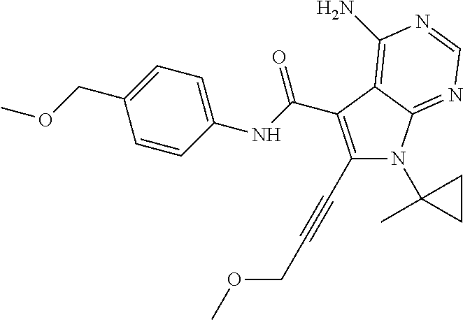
C1(C#CCOC)=C(C(NC2=CC=C(COC)C=C2)=O)C2=C(N)N=CN=C2N1C1(C)CC1
